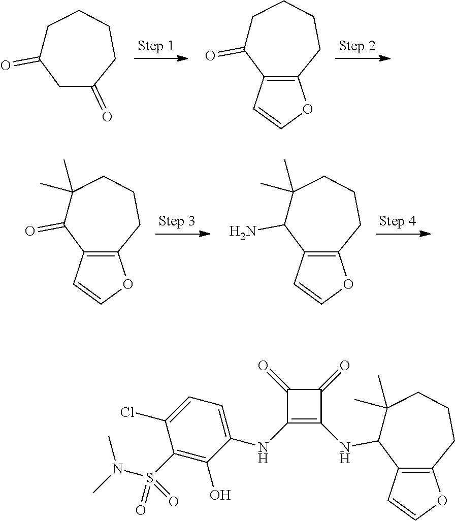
C1C(=O)CC(=O)CCC1.C1C(=O)C2=C(CCC1)OC=C2.C1(C)(C)C(=O)C2=C(CCC1)OC=C2.C1(C)(C)C(N)C2=C(CCC1)OC=C2.C1(C)(C)C(NC2=C(NC3=CC=C(Cl)C(S(N(C)C)(=O)=O)=C3O)C(=O)C2=O)C2=C(CCC1)OC=C2
